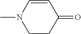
CN1CCC(=O)C=C1
